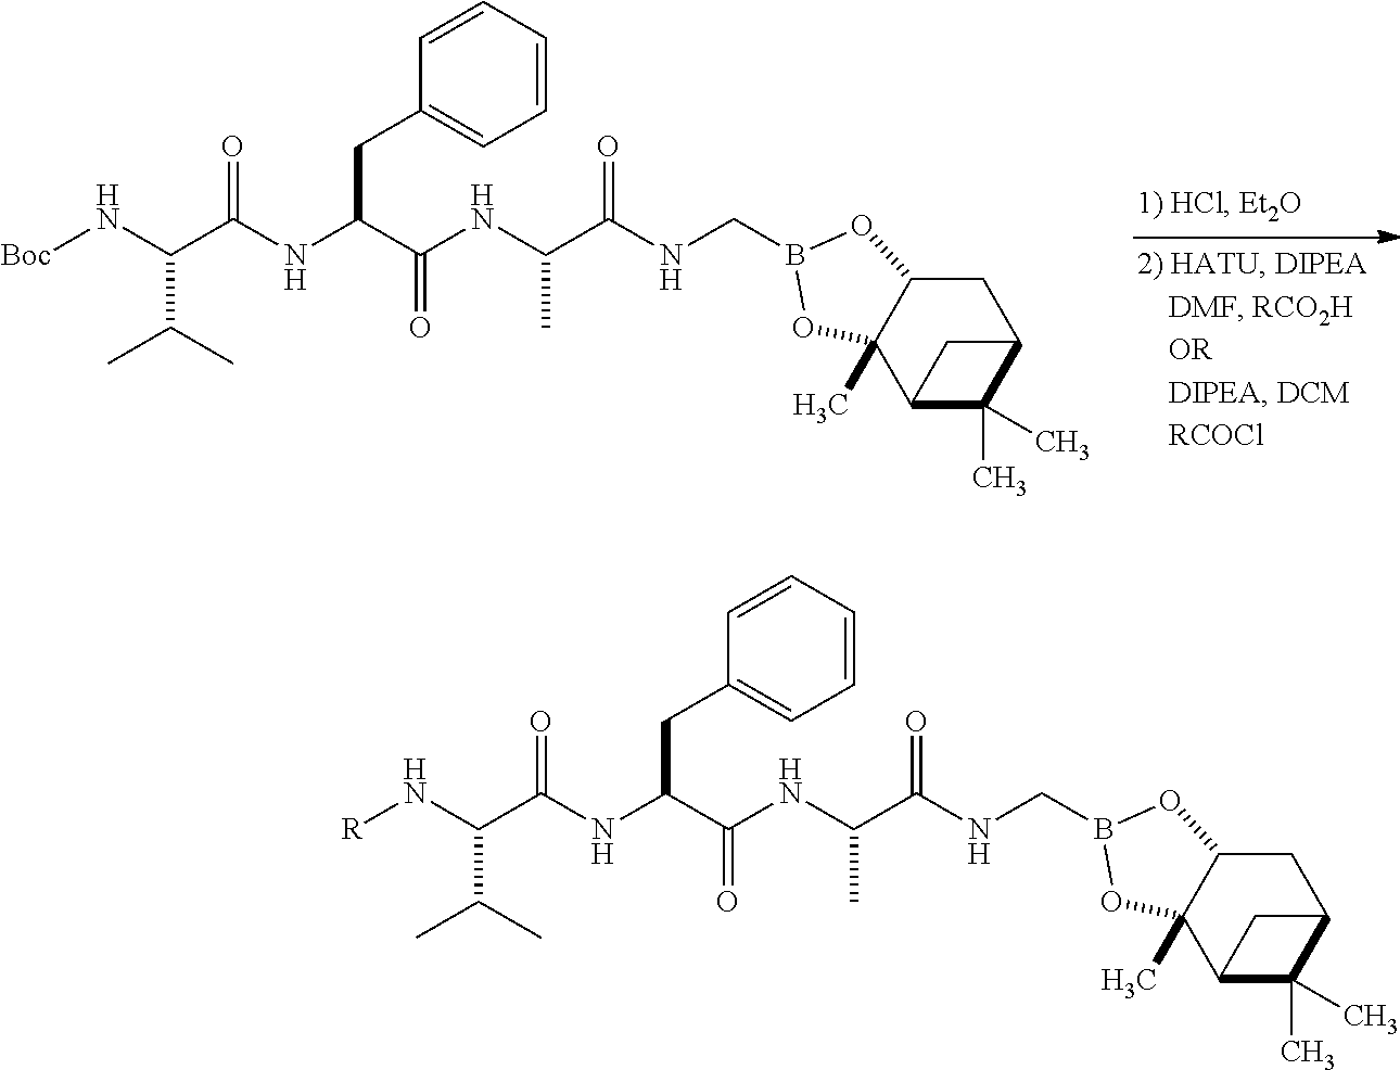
N(C(C(NC(C(=O)NCB1OC2CC3C(C)(C)C(C2(C)O1)C3)C)=O)CC1=CC=CC=C1)C(=O)C(N[Boc])C(C)C.N(C(C(NC(C(=O)NCB1OC2CC3C(C)(C)C(C2(C)O1)C3)C)=O)CC1=CC=CC=C1)C(=O)C(N[R])C(C)C
